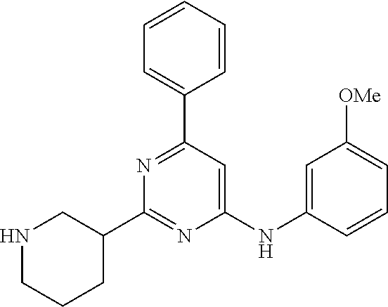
C1(NC2=CC([OMe])=CC=C2)=CC(C2=CC=CC=C2)=NC(C2CNCCC2)=N1
